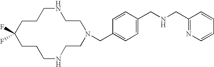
N1CCCC(F)(F)CCCNCCN(CC2=CC=C(CNCC3=NC=CC=C3)C=C2)CC1
